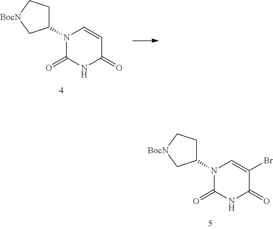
C1(N2C(=O)NC(=O)C=C2)CC[BocN]C1.C1(N2C(=O)NC(=O)C(Br)=C2)CC[BocN]C1
